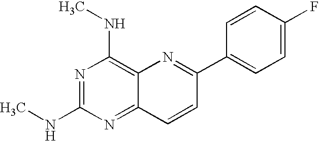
N1=C(NC)N=C2C(=C1NC)N=C(C1=CC=C(F)C=C1)C=C2
